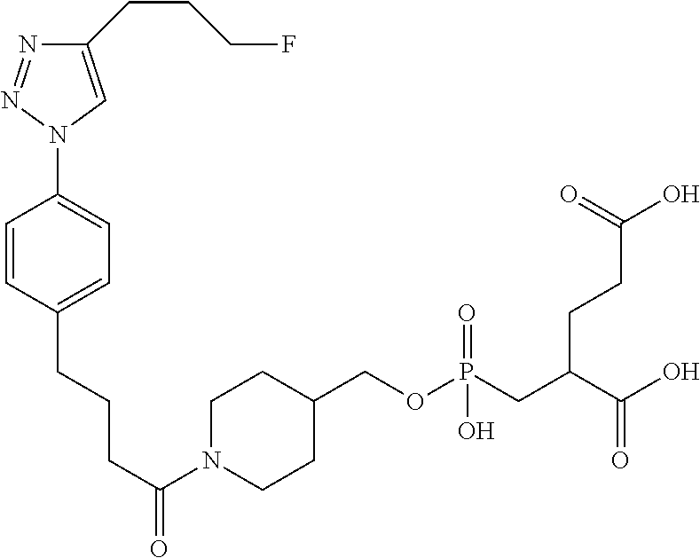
C(OP(CC(C(O)=O)CCC(=O)O)(=O)O)C1CCN(C(CCCC2=CC=C(N3N=NC(CCCF)=C3)C=C2)=O)CC1
